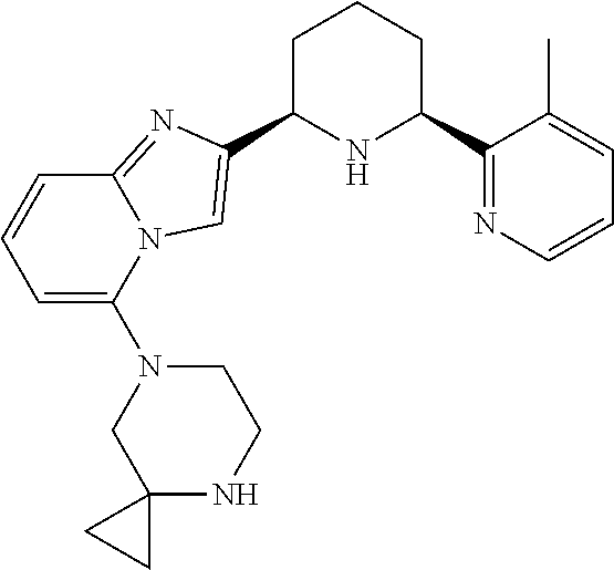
C1C(C2=CN3C(=N2)C=CC=C3N2CC3(NCC2)CC3)NC(C2=NC=CC=C2C)CC1
